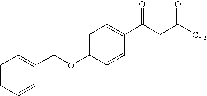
C1(OCC2=CC=CC=C2)=CC=C(C(=O)CC([CF3])=O)C=C1
